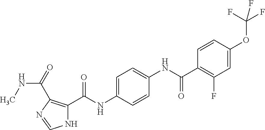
C1=C(OC(F)(F)F)C=CC(C(NC2=CC=C(NC(C3=C(C(NC)=O)N=CN3)=O)C=C2)=O)=C1F
